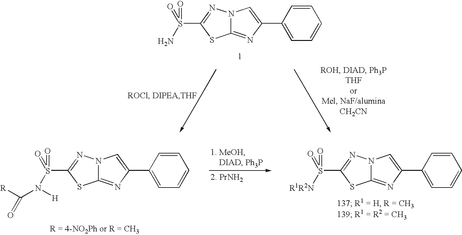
N12C(=NC(C3=CC=CC=C3)=C1)SC(S(=O)(N)=O)=N2.N12C(=NC(C3=CC=CC=C3)=C1)SC(S(=O)(=O)N([H])C([R])=O)=N2.N12C(=NC(C3=CC=CC=C3)=C1)SC(S(=O)(=O)[R1R2N])=N2
